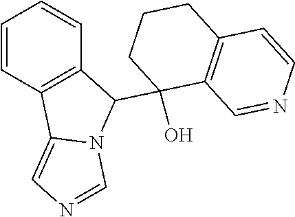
C1=CC2=C(C=C1)C(C1(O)C3=C(CCC1)C=CN=C3)N1C2=CN=C1
